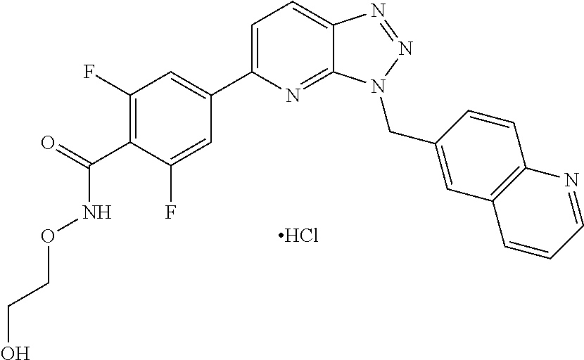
C1=C(C2=CC(F)=C(C(=O)NOCCO)C(F)=C2)N=C2C(=C1)N=NN2CC1=CC2=C(C=C1)N=CC=C2.Cl
